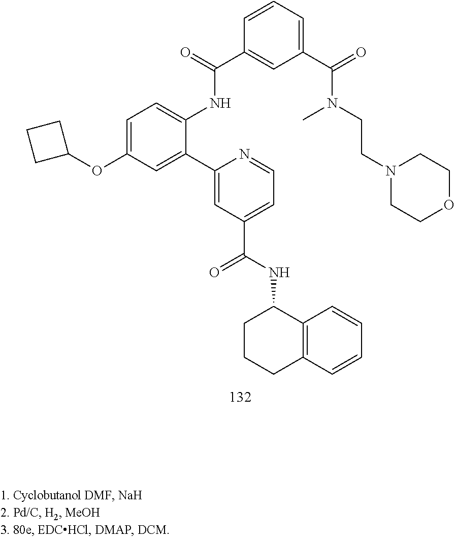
C1=NC(C2=CC(OC3CCC3)=CC=C2NC(=O)C2=CC(C(N(C)CCN3CCOCC3)=O)=CC=C2)=CC(C(=O)NC2CCCC3=C2C=CC=C3)=C1
